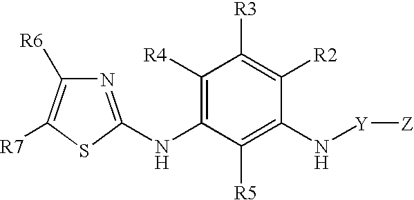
C1([R4])=C(NC2=NC([R6])=C([R7])S2)C([R5])=C(N[Y][Z])C([R2])=C1[R3]
